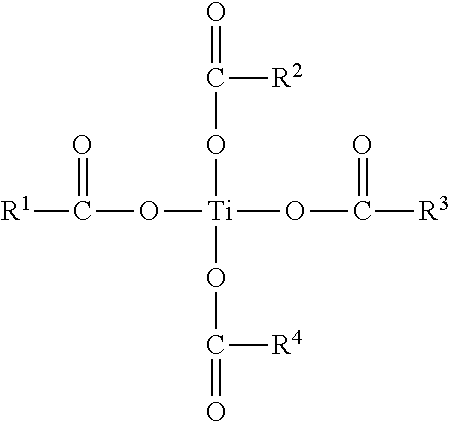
[R1]C(O[Ti](OC([R3])=O)(OC(=O)[R2])OC(=O)[R4])=O
